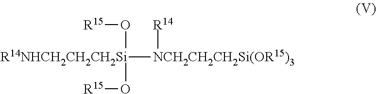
[R15]O[R14NHCH2CH2CH2Si](O[R15])[NCH2CH2CH2Si(OR15)3][R14]
